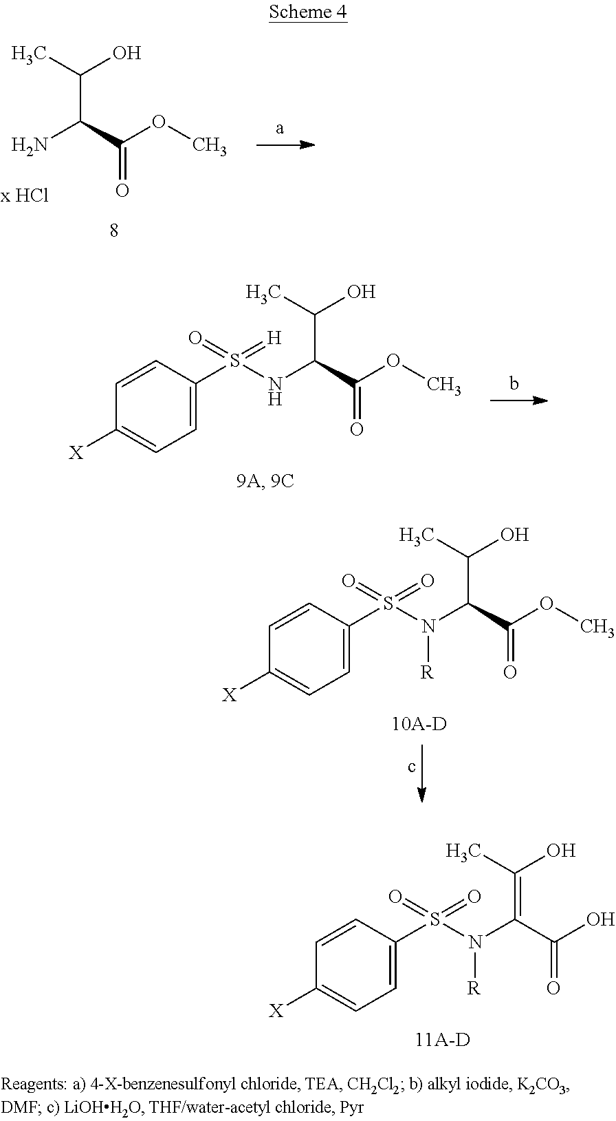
NC(C(OC)=O)C(C)O.N(C(C(OC)=O)C(C)O)S(C1=CC=C([X])C=C1)(=[H])=O.N(C(C(OC)=O)C(C)O)(S(C1=CC=C([X])C=C1)(=O)=O)[R].N(C(C(O)=O)=C(C)O)(S(C1=CC=C([X])C=C1)(=O)=O)[R]
